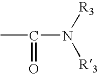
CC(N([R3])[R3])=O
